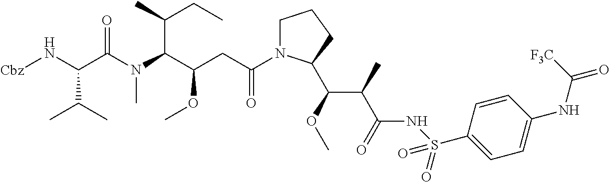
N(C(C(C(OC)C1N(C(CC(C(N(C(C(N[Cbz])C(C)C)=O)C)C(C)CC)OC)=O)CCC1)C)=O)S(C1=CC=C(NC(=O)[F3C])C=C1)(=O)=O
